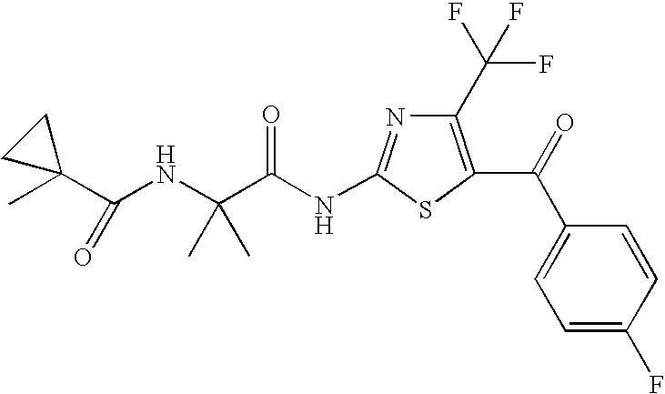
C1(C(F)(F)F)=C(C(=O)C2=CC=C(F)C=C2)SC(NC(C(NC(C2(C)CC2)=O)(C)C)=O)=N1
